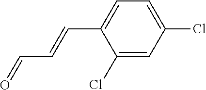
C1(Cl)=CC(Cl)=CC=C1C=CC=O
